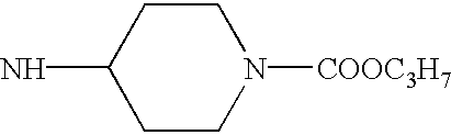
C1CN([COOC3H7])CCC1N
